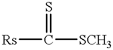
[Rs]C(=S)[SCH3]
